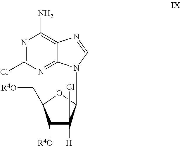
N1=C(Cl)N=C2C(=C1N)N=CN2C1C([H])(Cl)C([R4O])C(C[R4O])O1
